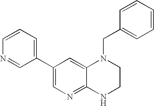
C1=CC=C(C2=CN=C3C(=C2)N(CC2=CC=CC=C2)CCN3)C=N1
